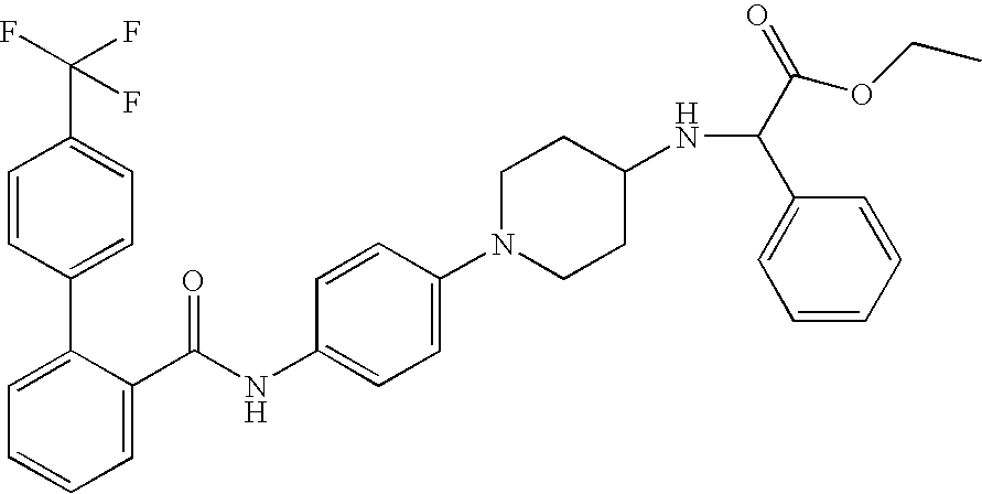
C1=C(C(NC2=CC=C(N3CCC(NC(C(=O)OCC)C4=CC=CC=C4)CC3)C=C2)=O)C(C2=CC=C(C(F)(F)F)C=C2)=CC=C1
